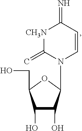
C1(O)C(O)C(N2C(=C)[CH3N]C(=N)C=C2)OC1CO
